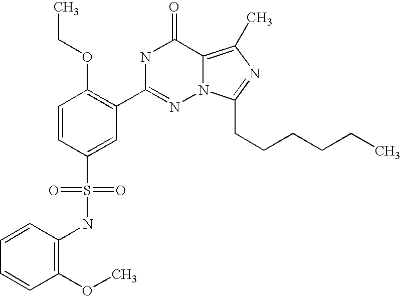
C1=CC(S(NC2=C(OC)C=CC=C2)(=O)=O)=CC(C2=NN3C(=C(C)N=C3CCCCCC)C(=O)N2)=C1OCC
